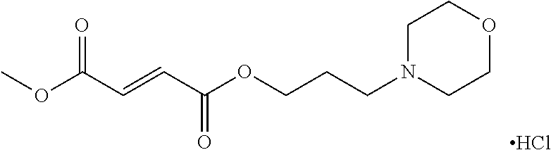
N1(CCCOC(C=CC(OC)=O)=O)CCOCC1.Cl
